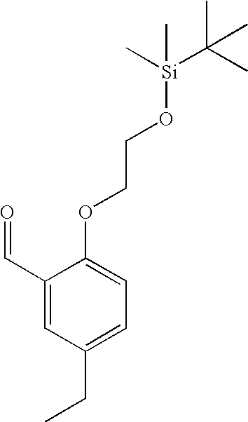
C1(C=O)=CC(CC)=CC=C1OCCO[Si](C(C)(C)C)(C)C
